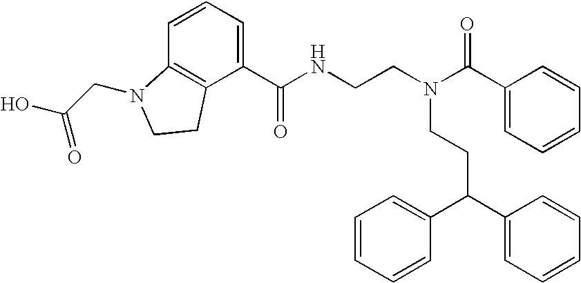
N(CCC(C1=CC=CC=C1)C1=CC=CC=C1)(CCNC(C1=CC=CC2=C1CCN2CC(O)=O)=O)C(C1=CC=CC=C1)=O
